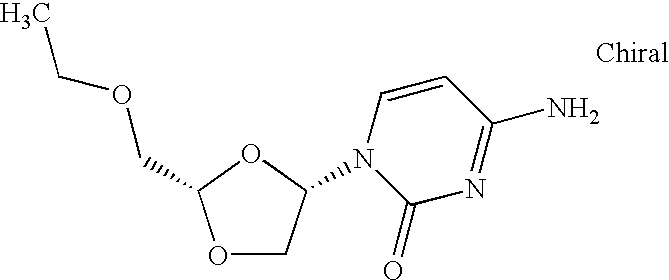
O1CC(N2C(=O)N=C(N)C=C2)OC1COCC
